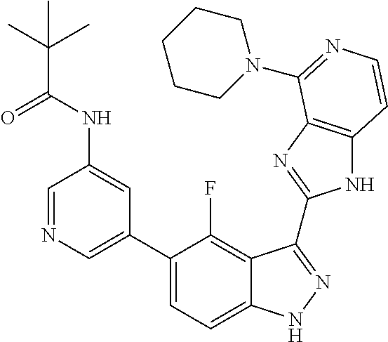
C1=C(C2=CC=C3C(=C2F)C(C2=NC4=C(N2)C=CN=C4N2CCCCC2)=NN3)C=C(NC(=O)C(C)(C)C)C=N1
